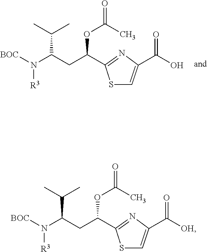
[BOC]N(C(CC(C1=NC(C(O)=O)=CS1)OC(=O)C)C(C)C)[R3].[BOC]N(C(CC(C1=NC(C([OH])=O)=CS1)OC(=O)C)C(C)C)[R3]
